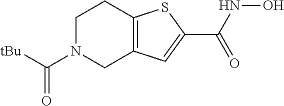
C1N(C([tBu])=O)CC2=C(C1)SC(C(=O)NO)=C2
